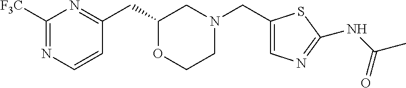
C1([F3C])=NC=CC(CC2OCCN(CC3=CN=C(NC(C)=O)S3)C2)=N1
